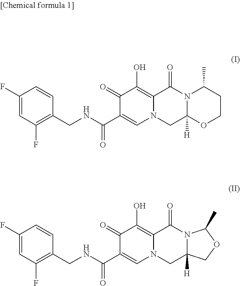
C(NC(C1=CN2C(=C(O)C1=O)C(=O)N1C([H])(C2)OCCC1C)=O)C1=C(F)C=C(F)C=C1.C(NC(C1=CN2C(=C(O)C1=O)C(=O)N1C([H])(C2)COC1C)=O)C1=C(F)C=C(F)C=C1
